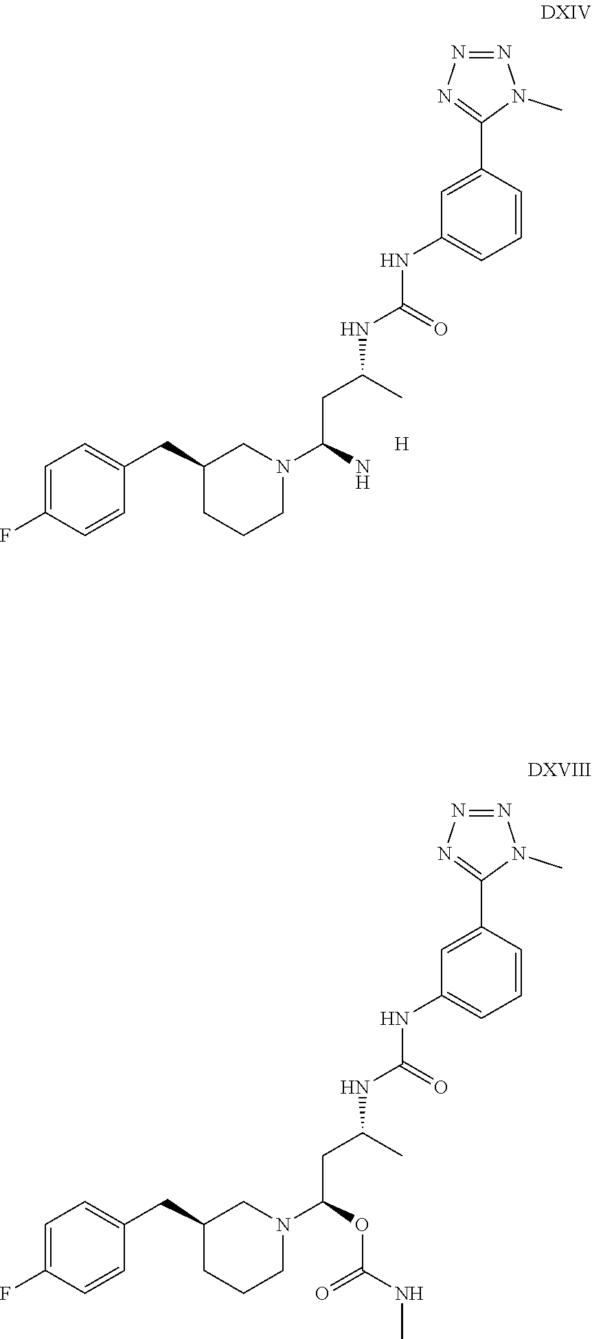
C1=C(C2=NN=NN2C)C=CC=C1NC(=O)NC(CC(N1CC(CC2=CC=C(F)C=C2)CCC1)N)C.[H].C1=C(C2=NN=NN2C)C=CC=C1NC(=O)NC(CC(N1CC(CC2=CC=C(F)C=C2)CCC1)OC(NC)=O)C
